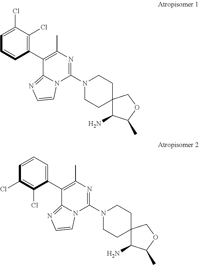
C1=C(Cl)C(Cl)=C(C2=C(C)N=C(N3CCC4(CC3)C(N)C(C)OC4)N3C2=NC=C3)C=C1.C1=CC=C(C2=C(C)N=C(N3CCC4(CC3)C(N)C(C)OC4)N3C2=NC=C3)C(Cl)=C1Cl
